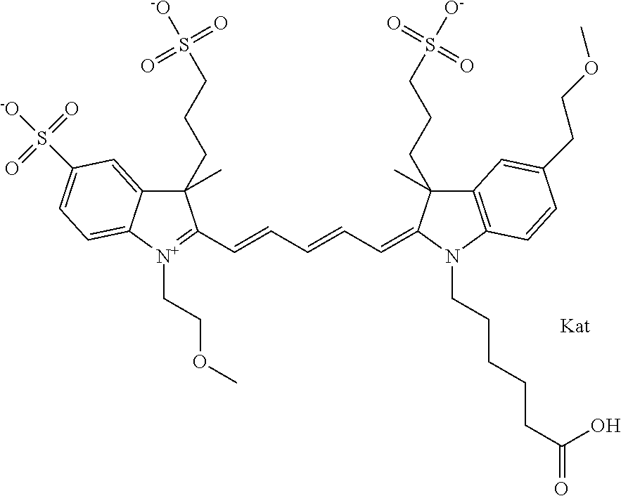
C12=CC(S([-O])(=O)=O)=CC=C1[N+](CCOC)=C(C=CC=CC=C1N(CCCCCC(=O)O)C3=C(C=C(CCOC)C=C3)C1(CCCS([O-])(=O)=O)C)C2(CCCS([-O])(=O)=O)C
